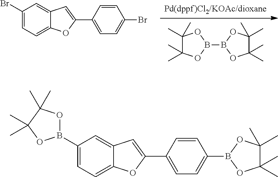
[Pd(dppf)Cl2/KOAc/dioxane].B1(B2OC(C)(C)C(C)(C)O2)OC(C)(C)C(C)(C)O1.C1=C(Br)C=C2C(=C1)OC(C1=CC=C(Br)C=C1)=C2.C1=C(B2OC(C)(C)C(C)(C)O2)C=C2C(=C1)OC(C1=CC=C(B3OC(C)(C)C(C)(C)O3)C=C1)=C2
